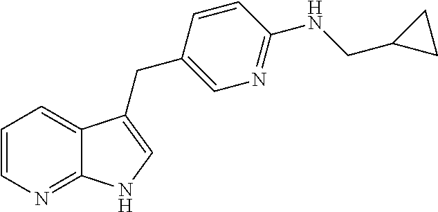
C1=CN=C2C(=C1)C(CC1=CN=C(NCC3CC3)C=C1)=CN2
